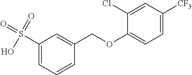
C1(S(=O)(=O)O)=CC=CC(COC2=CC=C([CF3])C=C2Cl)=C1
